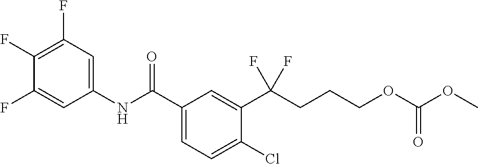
C1(NC(C2=CC=C(Cl)C(C(CCCOC(OC)=O)(F)F)=C2)=O)=CC(F)=C(F)C(F)=C1
